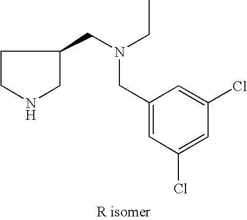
C1(CN(CC2CCNC2)CC)=CC(Cl)=CC(Cl)=C1
